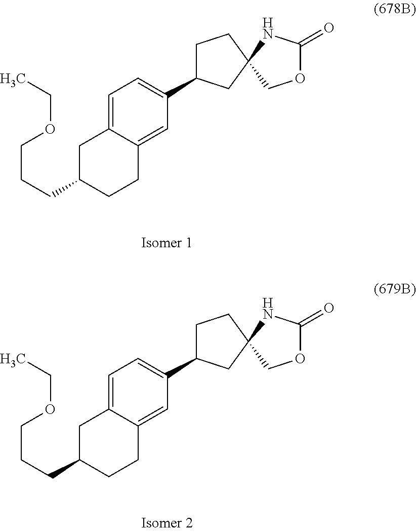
C1=C2C(=CC(C3CCC4(C3)NC(=O)OC4)=C1)CCC(CCCOCC)C2.C1=C2C(=CC(C3CCC4(C3)NC(=O)OC4)=C1)CCC(CCCOCC)C2
